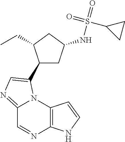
C12=NC=C(C3CC(NS(=O)(C4CC4)=O)CC3CC)N1C1=C(N=C2)NC=C1
